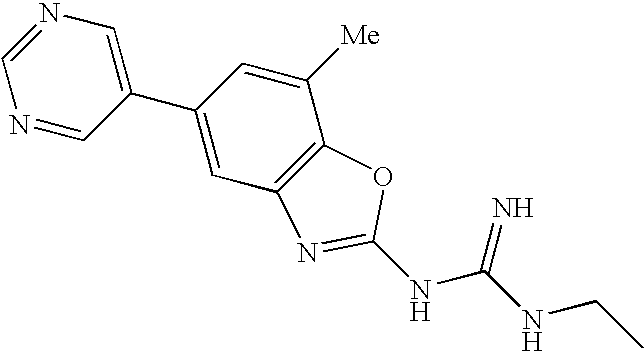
N1=CN=CC(C2=CC3=C(C([Me])=C2)OC(NC(NCC)=N)=N3)=C1
